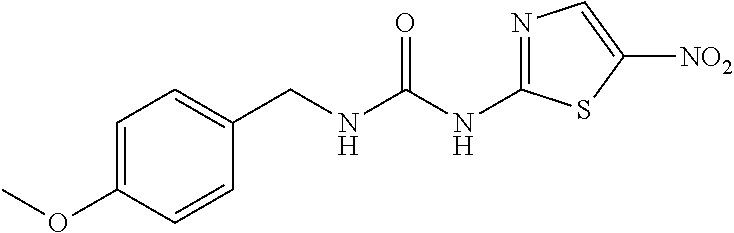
C1=C(OC)C=CC(CNC(NC2=NC=C([NO2])S2)=O)=C1
